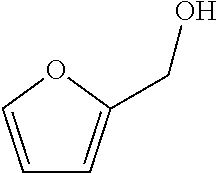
C1=COC(CO)=C1
